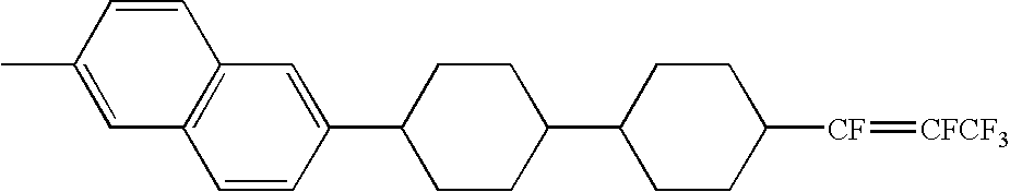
C1CC([CF]=[CFCF3])CCC1C1CCC(C2=CC3=C(C=C2)C=C(C)C=C3)CC1
